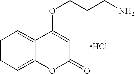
C1=CC=C2C(=C1)C(OCCCN)=CC(=O)O2.Cl
